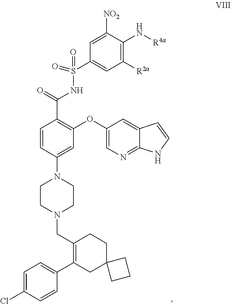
C1=C(Cl)C=CC(C2=C(CN3CCN(C4=CC(OC5=CN=C6C(=C5)C=CN6)=C(C(=O)NS(=O)(=O)C5=CC([R2a])=C(N[R4a])C([NO2])=C5)C=C4)CC3)CCC3(C2)CCC3)=C1
